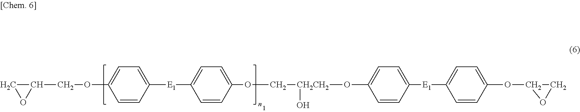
C1(COC2=CC=C([E1]C3=CC=C(OC[CH2CH2](OC4=CC=C([E1]C5=CC=C(OC6OC6)C=C5)C=C4)O)C=C3)C=C2)CO1
